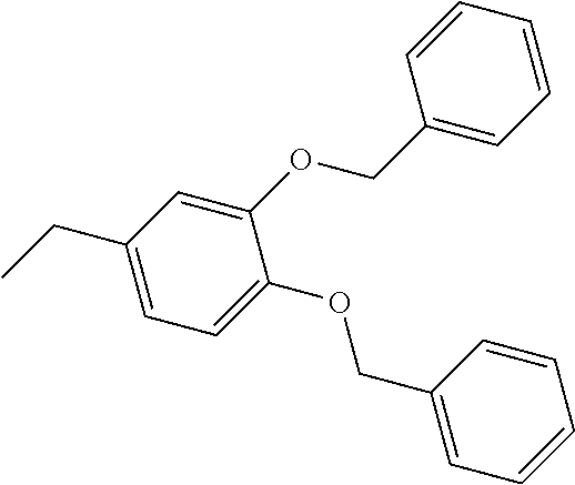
C1(CC)=CC=C(OCC2=CC=CC=C2)C(OCC2=CC=CC=C2)=C1
